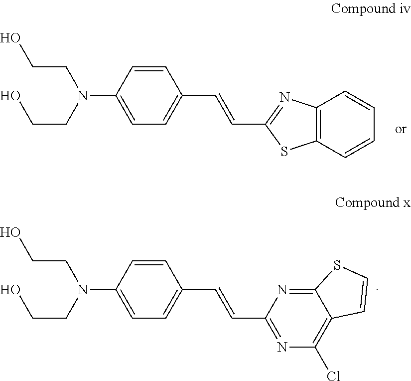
C1=CC(N(CCO)CCO)=CC=C1C=CC1=NC2=C(S1)C=CC=C2.C1=CC(N(CCO)CCO)=CC=C1C=CC1=NC(Cl)=C2C(=N1)SC=C2
